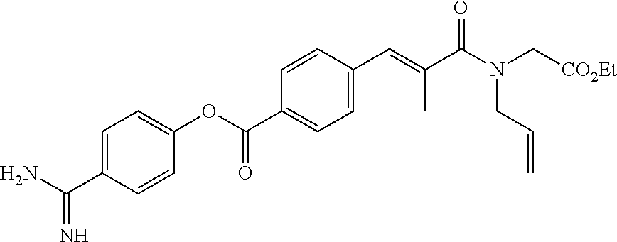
C1=C(C(N)=N)C=CC(OC(C2=CC=C(C=C(C(N(C[CO2Et])CC=C)=O)C)C=C2)=O)=C1
